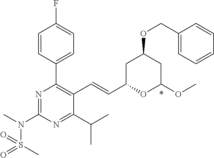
C1=CC(C2=C(C=CC3OC(OC)CC(OCC4=CC=CC=C4)C3)C(C(C)C)=NC(N(C)S(C)(=O)=O)=N2)=CC=C1F
